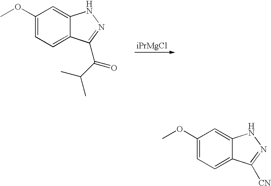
COC1=CC=C2C(=C1)NN=C2C(=O)C(C)C.COC1=CC=C2C(=C1)NN=C2[CN]
